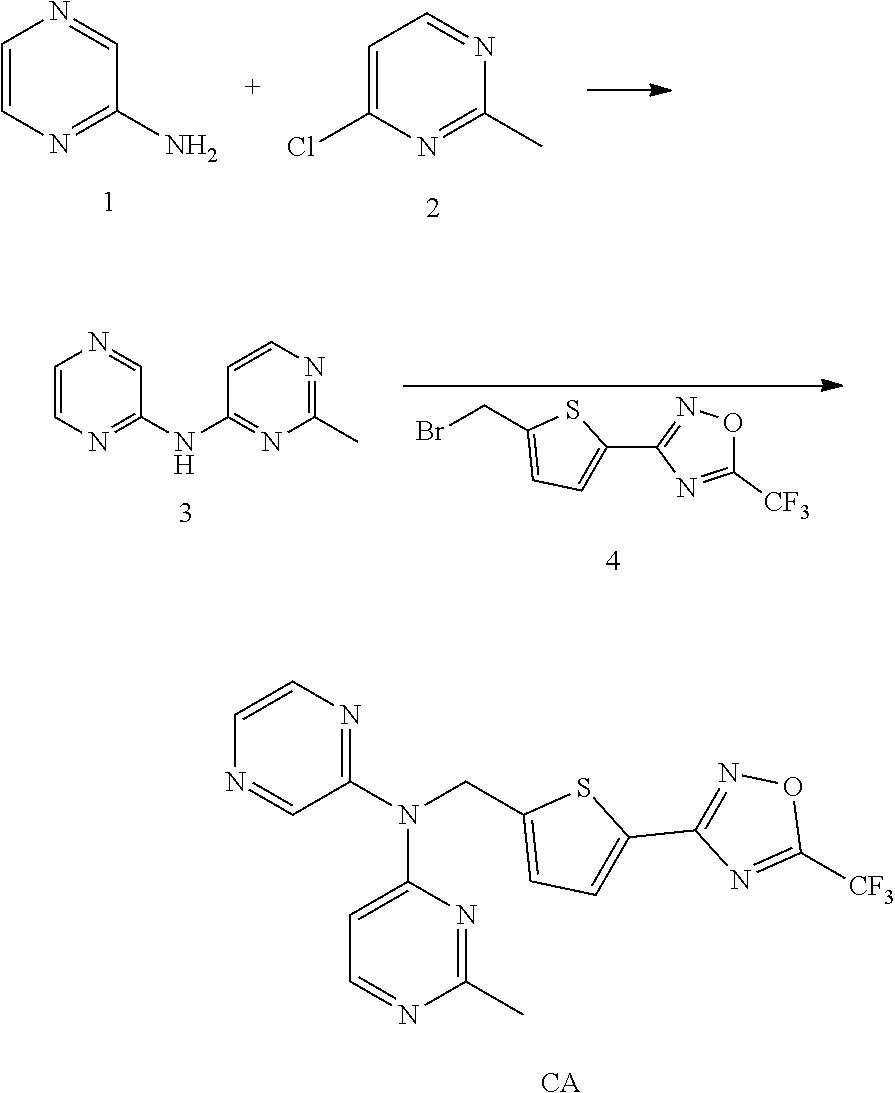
C1=CN=C(N)C=N1.C1=C(Cl)N=C(C)N=C1.N1=CC(N(CC2=CC=C(C3=NOC([CF3])=N3)S2)C2=CC=NC(C)=N2)=NC=C1.[CA].C1=CN=C(NC2=NC(C)=NC=C2)C=N1.BrCC1=CC=C(C2=NOC([CF3])=N2)S1
